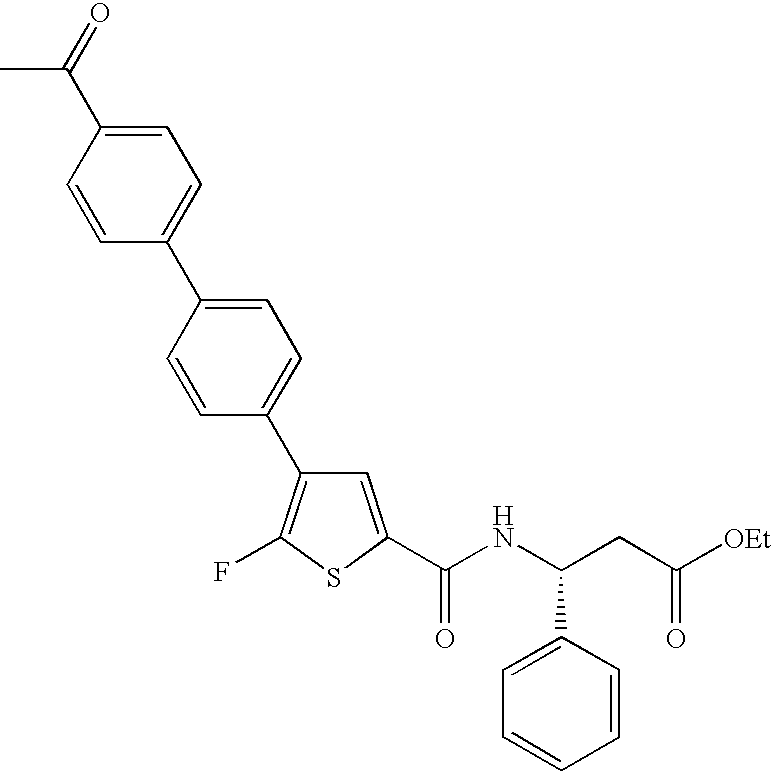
C1=C(C(NC(CC([OEt])=O)C2=CC=CC=C2)=O)SC(F)=C1C1=CC=C(C2=CC=C(C(C)=O)C=C2)C=C1
